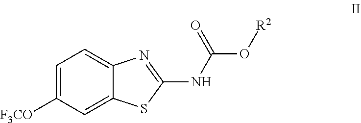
C1=C([F3CO])C=C2C(=C1)N=C(NC(O[R2])=O)S2
